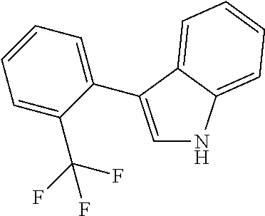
C1=C(C2=CC=CC=C2C(F)(F)F)C2=CC=CC=C2N1
